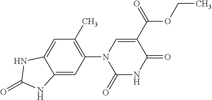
C12=CC(N3C(=O)NC(=O)C(C(=O)OCC)=C3)=C(C)C=C1NC(=O)N2
